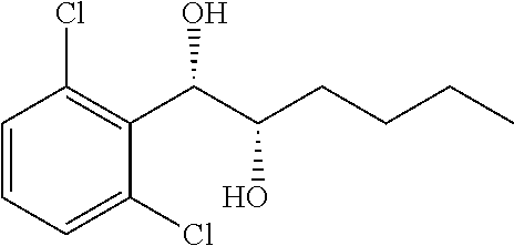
C1=CC=C(Cl)C(C(C(CCCC)O)O)=C1Cl
